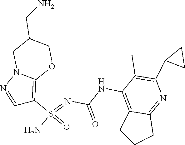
C(NC1=C2C(=NC(C3CC3)=C1C)CCC2)(N=S(N)(=O)C1=C2N(N=C1)CC(CN)CO2)=O
